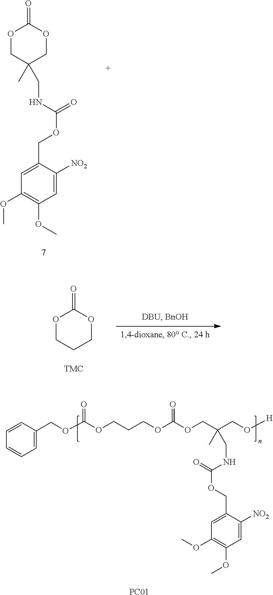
O1CC(C)(CNC(=O)OCC2=CC(OC)=C(OC)C=C2[NO2])COC1=O.O1CCCOC1=O.C1=C(COC(OCCCOC(OCC(CO[H])(C)CNC(=O)OCC2=CC(OC)=C(OC)C=C2[NO2])=O)=O)C=CC=C1.[PC01]
